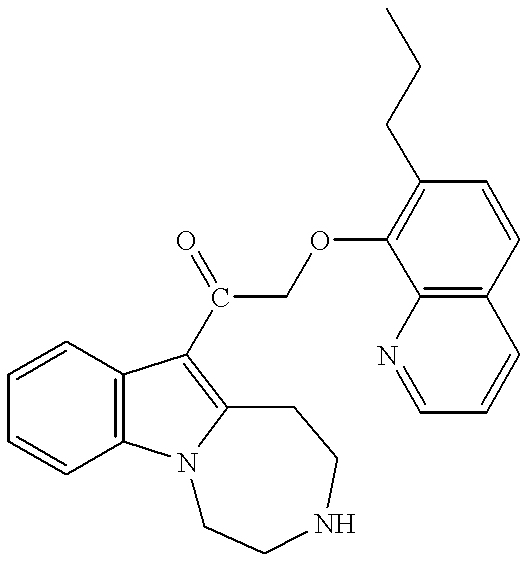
C1=CC2=C(C=C1)C(C(COC1=C(CCC)C=CC3=C1N=CC=C3)=O)=C1N2CCNCC1
